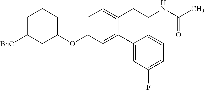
C1=C(OC2CCCC([BnO])C2)C=C(C2=CC(F)=CC=C2)C(CCNC(C)=O)=C1
